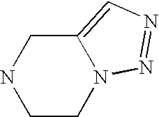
C1CN2C(=CN=N2)CN1
